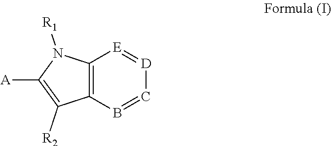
C12=C(B=C[D]=[E]1)C([R2])=C([A])N2[R1]
